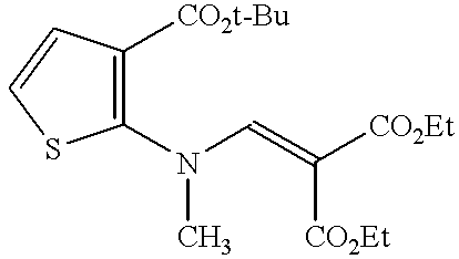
C1(N(C=C([CO2Et])[CO2Et])C)=C([CO2t-Bu])C=CS1
